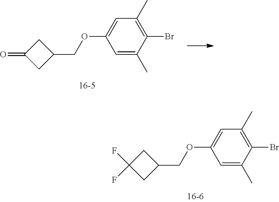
C1=C(C)C(Br)=C(C)C=C1OCC1CC(=O)C1.C1=C(C)C(Br)=C(C)C=C1OCC1CC(F)(F)C1
